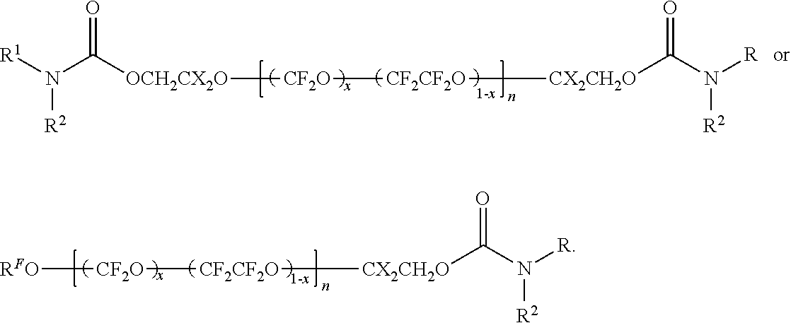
[R1]N([R2])C([OCH2CX2O][CF2O][CF2CF2O][CX2CH2O]C(N([R])[R2])=O)=O.[RFO][CF2O][CF2CF2O][CX2CH2O]C(N([R])[R2])=O
